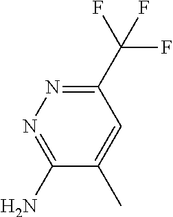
C1(C(F)(F)F)=NN=C(N)C(C)=C1
